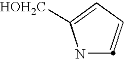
N1C([HOH2C])=CC=C1
